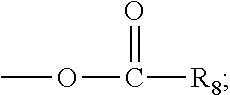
COC(=O)[R8]
